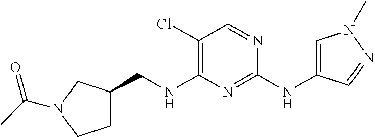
C1(Cl)=C(NCC2CCN(C(=O)C)C2)N=C(NC2=CN(C)N=C2)N=C1
